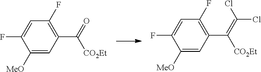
C1([MeO])=CC(C(=O)[CO2Et])=C(F)C=C1F.C1([MeO])=CC(C(=C(Cl)Cl)[CO2Et])=C(F)C=C1F
